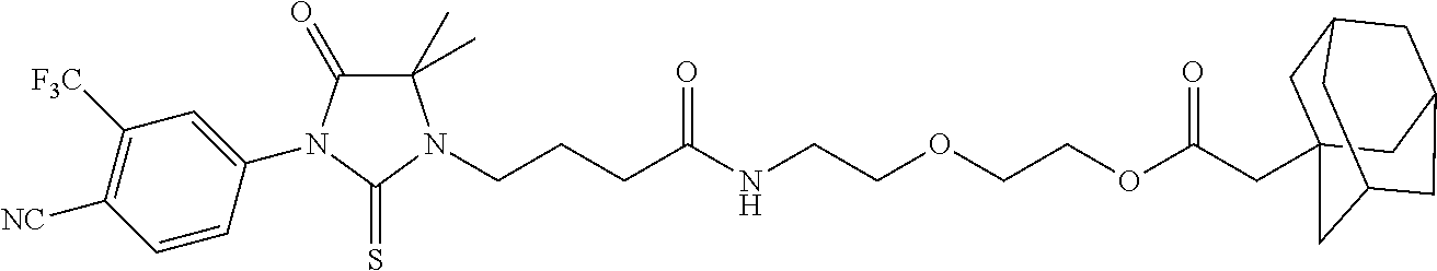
C1(C)(C)C(=O)N(C2=CC([F3C])=C([NC])C=C2)C(=S)N1CCCC(NCCOCCOC(CC12CC3CC(CC(C1)C3)C2)=O)=O
